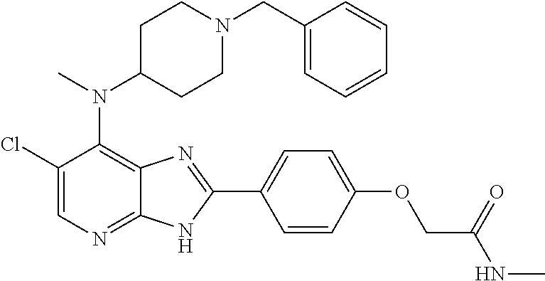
C1(Cl)=CN=C2C(=C1N(C1CCN(CC3=CC=CC=C3)CC1)C)N=C(C1=CC=C(OCC(NC)=O)C=C1)N2
